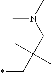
*CC(C)(C)CN(C)C
